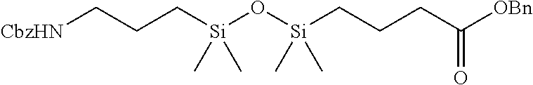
[CbzHN]CCC[Si](O[Si](CCCC([OBn])=O)(C)C)(C)C
